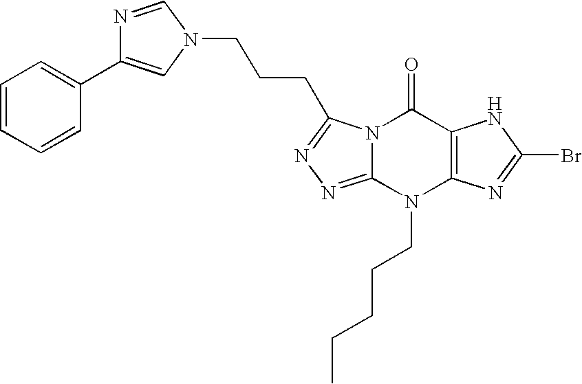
N12C(=NN=C1CCCN1C=NC(C3=CC=CC=C3)=C1)N(CCCCC)C1=C(C2=O)NC(Br)=N1
